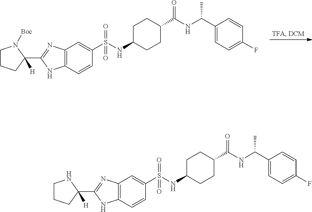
C12=C(C=CC(S(NC3CCC(C(NC(C4=CC=C(F)C=C4)C)=O)CC3)(=O)=O)=C1)NC(C1([H])N([Boc])CCC1)=N2.C12=C(C=CC(S(NC3CCC(C(NC(C4=CC=C(F)C=C4)C)=O)CC3)(=O)=O)=C1)NC(C1([H])NCCC1)=N2
